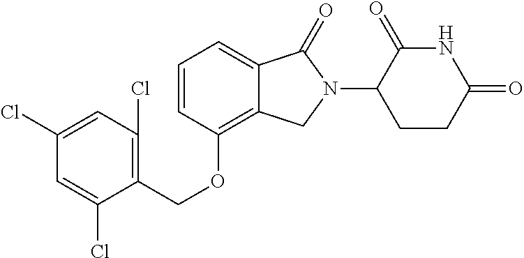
C(OC1=C2C(=CC=C1)C(=O)N(C1C(=O)NC(=O)CC1)C2)C1=C(Cl)C=C(Cl)C=C1Cl
